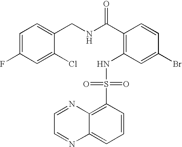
N(C(C1=C(NS(C2=C3C(=CC=C2)N=CC=N3)(=O)=O)C=C(Br)C=C1)=O)CC1=CC=C(F)C=C1Cl
